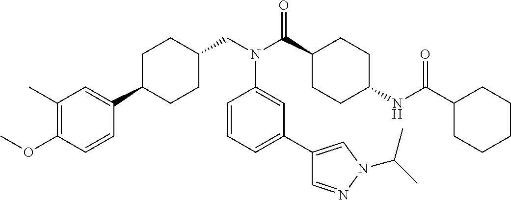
COC1=C(C)C=C(C2CCC(CN(C(C3CCC(NC(C4CCCCC4)=O)CC3)=O)C3=CC(C4=CN(C(C)C)N=C4)=CC=C3)CC2)C=C1
